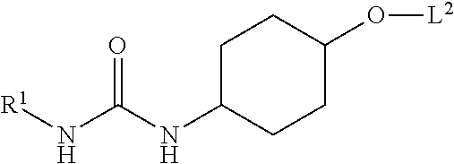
C1C(NC(N[R1])=O)CCC(O[L2])C1
